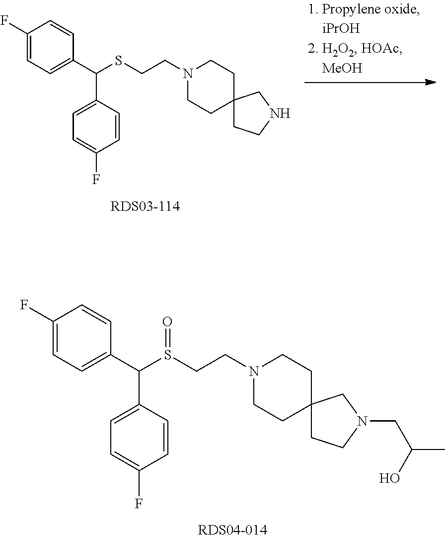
C1(F)=CC=C(C(C2=CC=C(F)C=C2)S(CCN2CCC3(CC2)CCN(CC(O)C)C3)=O)C=C1.C1(F)=CC=C(C(C2=CC=C(F)C=C2)SCCN2CCC3(CC2)CCNC3)C=C1
